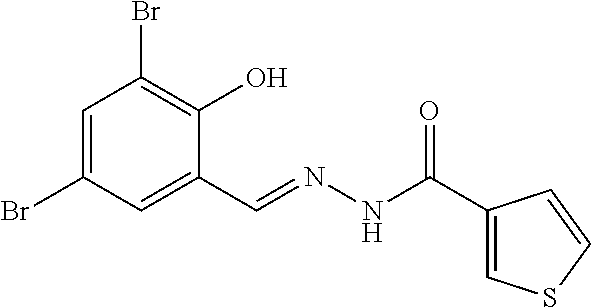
C1=C(Br)C=C(C=NNC(C2=CSC=C2)=O)C(O)=C1Br
